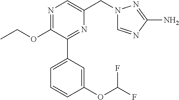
C1(OCC)=NC=C(CN2C=NC(N)=N2)N=C1C1=CC=CC(OC(F)F)=C1
